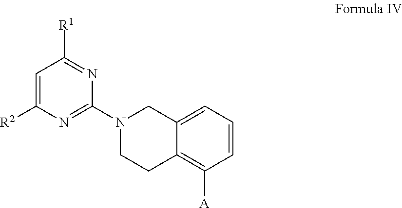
C1=C([R2])N=C(N2CCC3=C([A])C=CC=C3C2)N=C1[R1]
